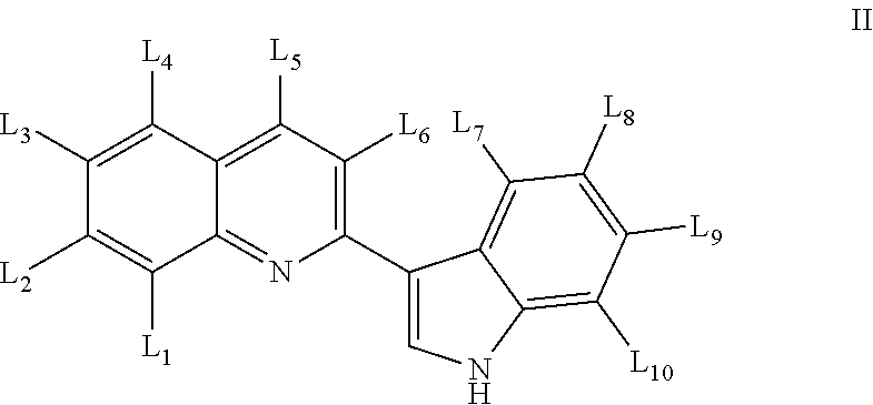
C1(C2=CNC3=C([L10])C([L9])=C([L8])C([L7])=C23)=C([L6])C([L5])=C2C(=N1)C([L1])=C([L2])C([L3])=C2[L4]
